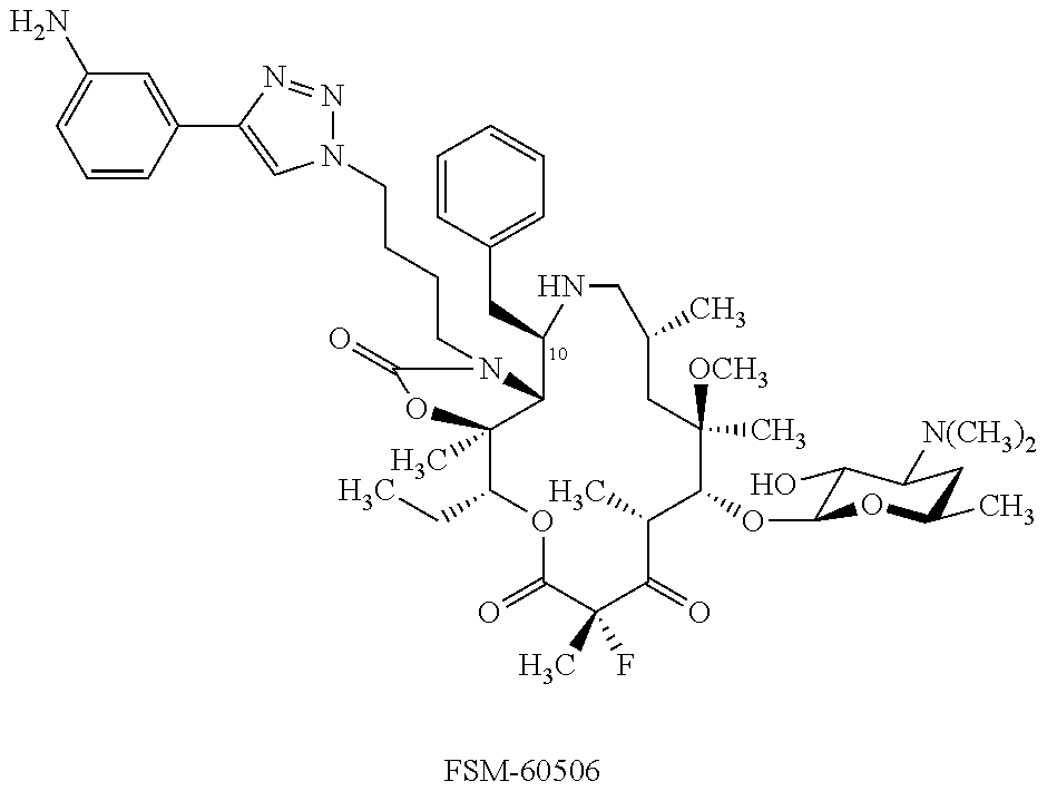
C1(CC)C2(C)C(N(CCCCN3N=NC(C4=CC(N)=CC=C4)=C3)C(=O)O2)C(CC2=CC=CC=C2)NCC(C)CC([OCH3])(C)C(OC2C(O)C([N(CH3)2])CC(C)O2)C(C)C(=O)C(C)(F)C(=O)O1.[FSM-60506]
